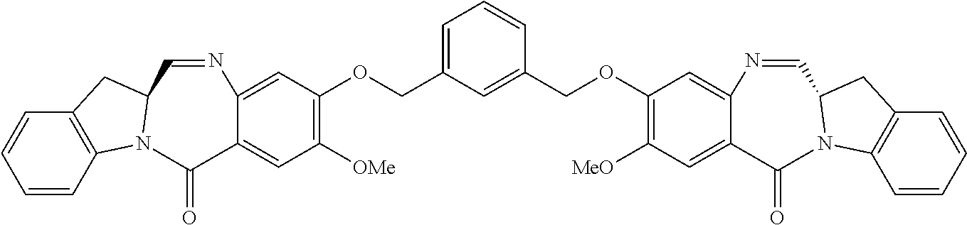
C12=C(C=CC=C1)N1C(C2)C=NC2=CC(OCC3=CC=CC(COC4=C([MeO])C=C5C(=C4)N=CC4N(C6=C(C=CC=C6)C4)C5=O)=C3)=C([OMe])C=C2C1=O
